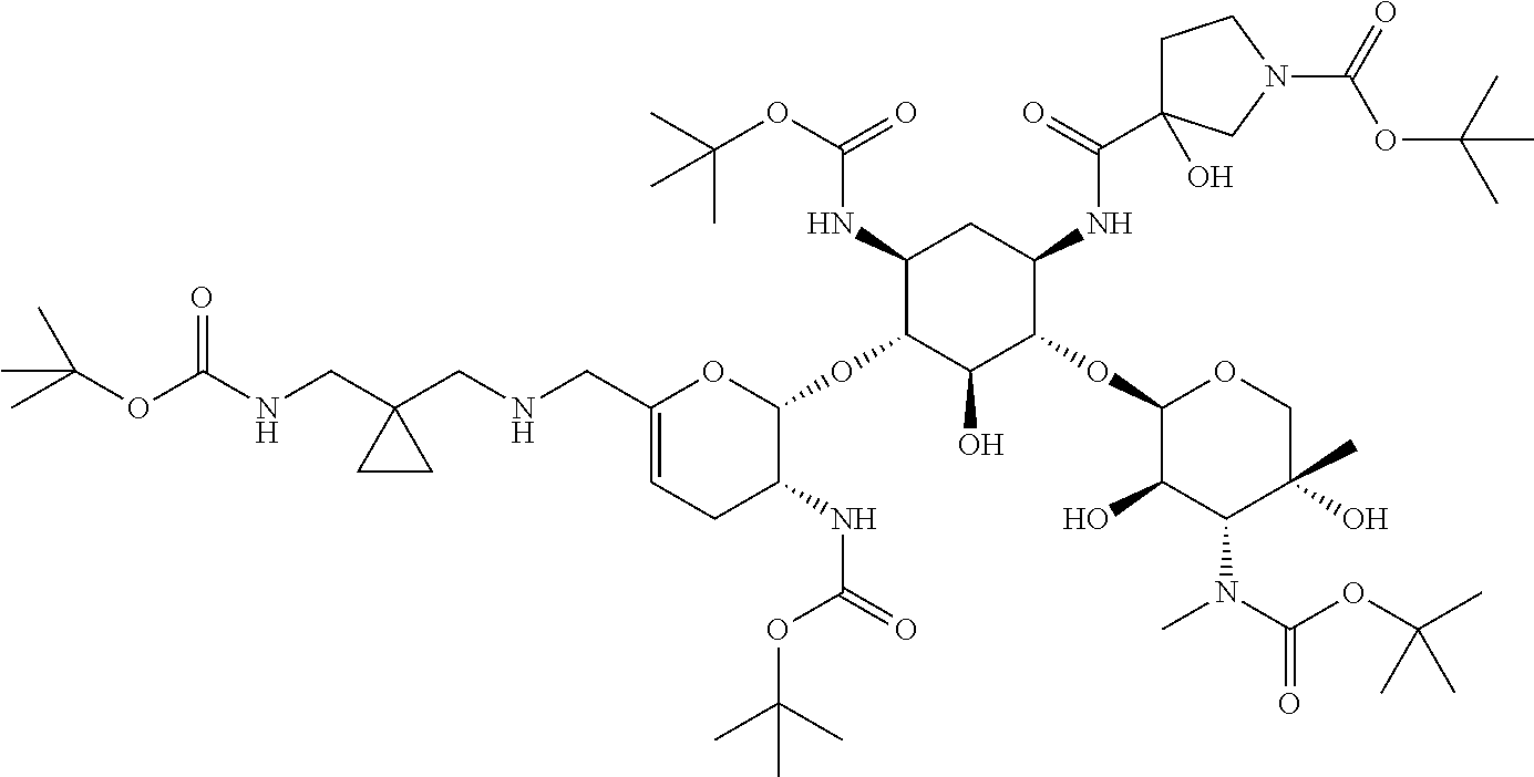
C1(CNCC2(CNC(OC(C)(C)C)=O)CC2)=CCC(NC(=O)OC(C)(C)C)C(OC2C(O)C(OC3C(O)C(N(C)C(OC(C)(C)C)=O)C(O)(C)CO3)C(NC(C3(O)CCN(C(=O)OC(C)(C)C)C3)=O)CC2NC(OC(C)(C)C)=O)O1
